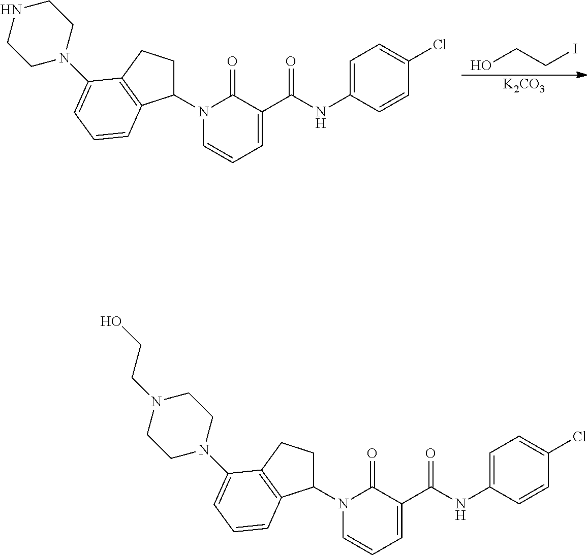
OCCI.[K2CO3].N1(C2CCC3=C2C=CC=C3N2CCNCC2)C=CC=C(C(NC2=CC=C(Cl)C=C2)=O)C1=O.N1(C2CCC3=C2C=CC=C3N2CCN(CCO)CC2)C=CC=C(C(NC2=CC=C(Cl)C=C2)=O)C1=O
